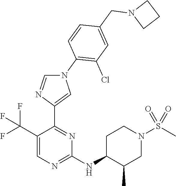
C1(C(F)(F)F)=CN=C(NC2C(C)CN(S(C)(=O)=O)CC2)N=C1C1=CN(C2=C(Cl)C=C(CN3CCC3)C=C2)C=N1
